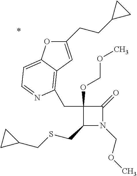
C1(CSCC2CC2)N(COC)C(=O)C1(OCOC)CC1=C2C(=CC=N1)OC(CCC1CC1)=C2
